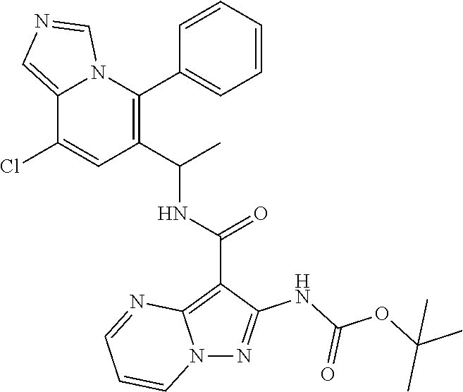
C1(C(NC(=O)C2=C3N(N=C2[HN]C(=O)OC(C)(C)C)C=CC=N3)C)=C(C2=CC=CC=C2)N2C(=CN=C2)C(Cl)=C1
